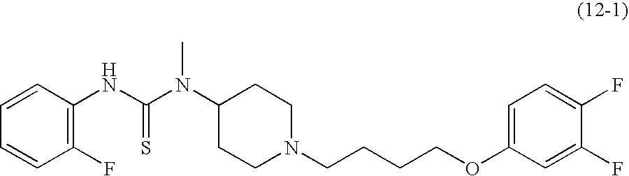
C1(F)=C(NC(N(C2CCN(CCCCOC3=CC=C(F)C(F)=C3)CC2)C)=S)C=CC=C1
